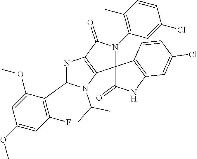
N1=C(C2=C(F)C=C(OC)C=C2OC)N(C(C)C)C2=C1C(=O)N(C1=C(C)C=CC(Cl)=C1)C21C(=O)NC2=C1C=CC(Cl)=C2
